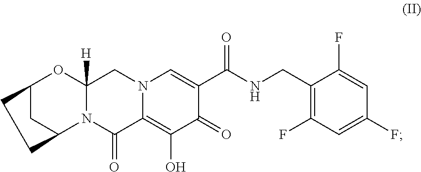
C12CC(N3C([H])(O1)CN1C(=C(O)C(=O)C(C(NCC4=C(F)C=C(F)C=C4F)=O)=C1)C3=O)CC2
